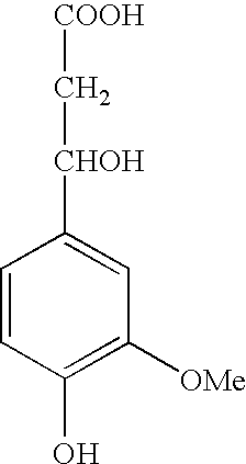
C1=CC(O)=C([OMe])C=C1[CHOH]C[COOH]
